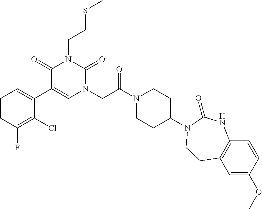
C1=CC(F)=C(Cl)C(C2=CN(CC(N3CCC(N4C(=O)NC5=C(C=C(OC)C=C5)CC4)CC3)=O)C(=O)N(CCSC)C2=O)=C1
